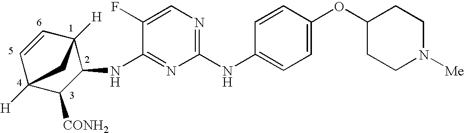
C1(NC2=CC=C(OC3CCN([Me])CC3)C=C2)=NC=C(F)C(NC2C3([H])C=CC([H])(C2[CONH2])C3)=N1
